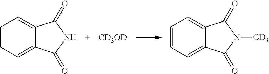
C1=CC=C2C(=C1)C(=O)NC2=O.[CD3OD].C1=CC=C2C(=C1)C(=O)N([CD3])C2=O
